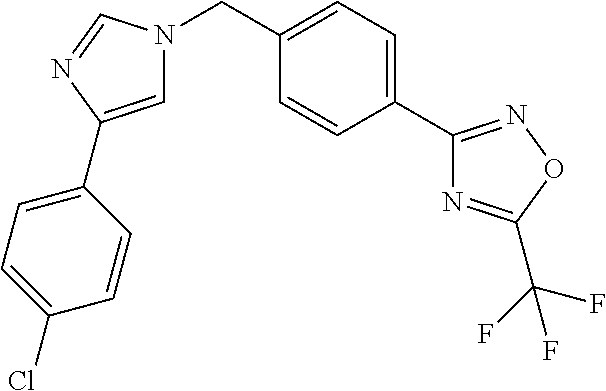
C1=C(C2=CC=C(Cl)C=C2)N=CN1CC1=CC=C(C2=NOC(C(F)(F)F)=N2)C=C1
